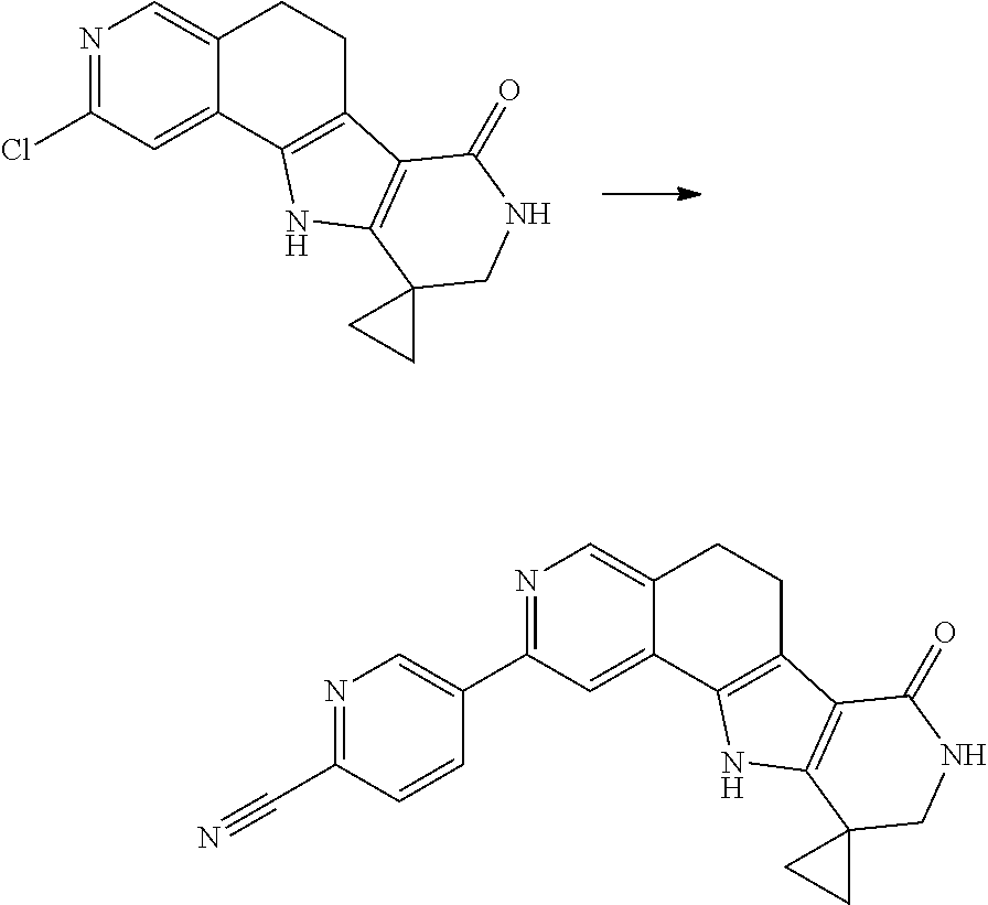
N1=C(Cl)C=C2C(=C1)CCC1=C2NC2=C1C(=O)NCC21CC1.N1=C(C2=CN=C(C#N)C=C2)C=C2C(=C1)CCC1=C2NC2=C1C(=O)NCC21CC1
